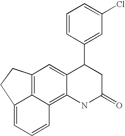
C12=CC3=C4C(=C1NC(=O)CC2C1=CC(Cl)=CC=C1)C=CC=C4CC3
